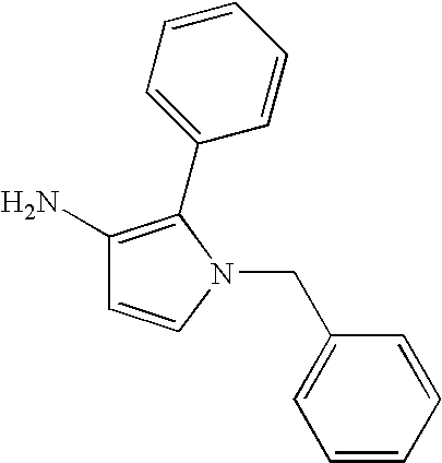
NC1=C(C2=CC=CC=C2)N(CC2=CC=CC=C2)C=C1
